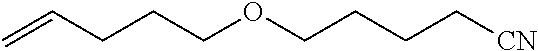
C=CCCCOCCCC[CN]
